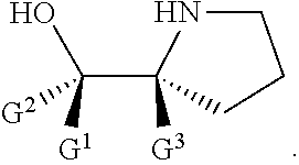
OC(C1([G3])NCCC1)([G2])[G1]
